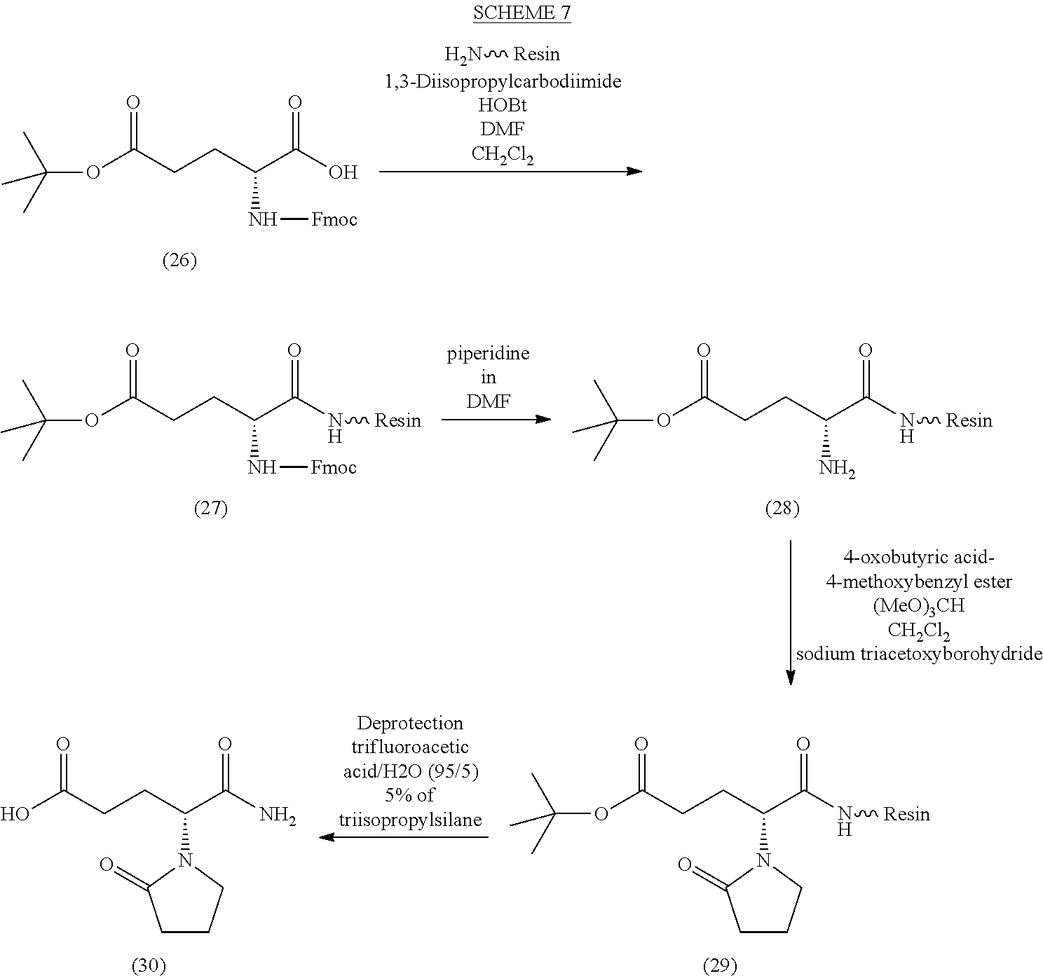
N[Resin].O(C(CCC(C(O)=O)N[Fmoc])=O)C(C)(C)C.O(C(CCC(C(N[Resin])=O)N[Fmoc])=O)C(C)(C)C.O(C(CCC(C(N[Resin])=O)N)=O)C(C)(C)C.O(C(CCC(C(N[Resin])=O)N1C(=O)CCC1)=O)C(C)(C)C.OC(CCC(C(N)=O)N1C(=O)CCC1)=O
